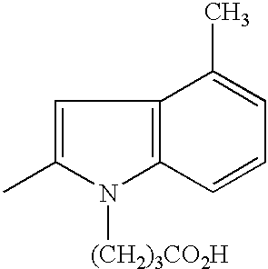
C1=C(C)N([(CH2)3CO2H])C2=C1C(C)=CC=C2
